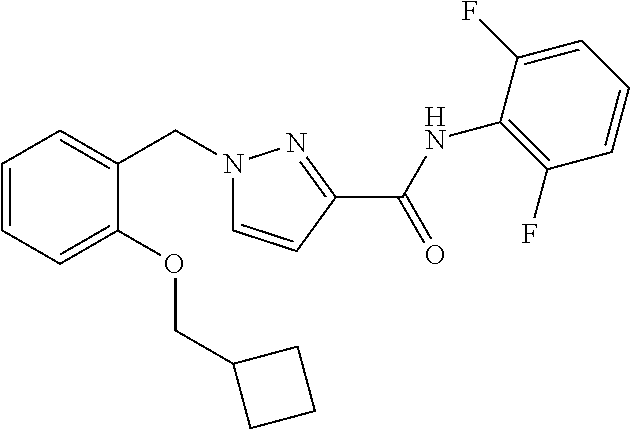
C1=CC=C(OCC2CCC2)C(CN2C=CC(C(NC3=C(F)C=CC=C3F)=O)=N2)=C1
